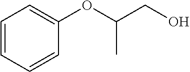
C1=CC=CC(OC(C)CO)=C1
